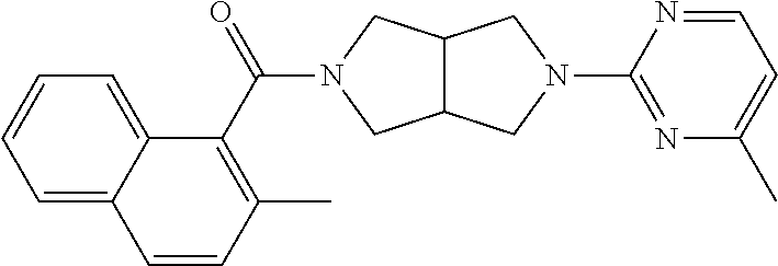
C12C(CN(C(C3=C(C)C=CC4=CC=CC=C34)=O)C1)CN(C1=NC(C)=CC=N1)C2
